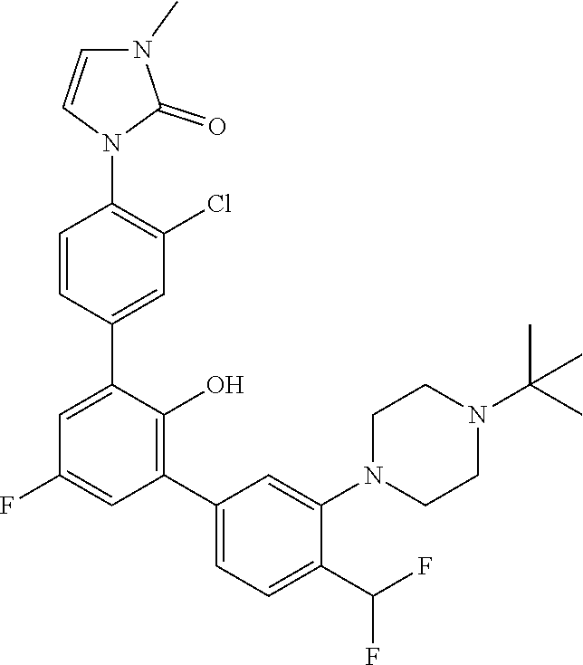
C1=CC(C2=CC(F)=CC(C3=CC=C(C(F)F)C(N4CCN(C(C)(C)C)CC4)=C3)=C2O)=CC(Cl)=C1N1C(=O)N(C)C=C1
